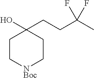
C1C[NBoc]CCC1(CCC(C)(F)F)O
